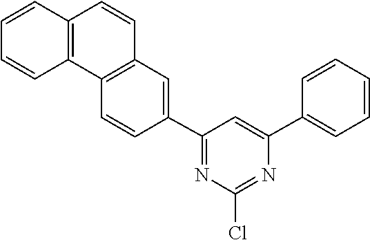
C1=CC2=C(C3=C1C=CC=C3)C=CC(C1=NC(Cl)=NC(C3=CC=CC=C3)=C1)=C2
